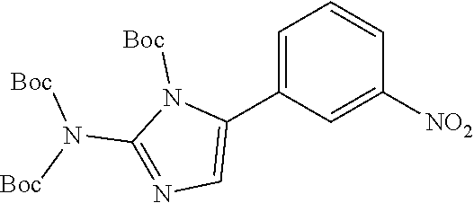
C1=C(C2=CN=C(N([Boc])[Boc])N2[Boc])C=C([NO2])C=C1
